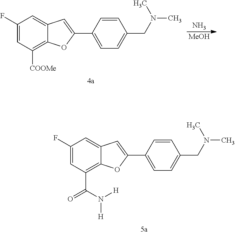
C1(F)=CC(C(N([H])[H])=O)=C2C(=C1)C=C(C1=CC=C(CN(C)C)C=C1)O2.C1(F)=CC([COOMe])=C2C(=C1)C=C(C1=CC=C(CN(C)C)C=C1)O2.N.[MeOH]
